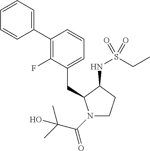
C(C1=CC=CC(C2=CC=CC=C2)=C1F)C1N(C(C(C)(O)C)=O)CCC1NS(CC)(=O)=O
